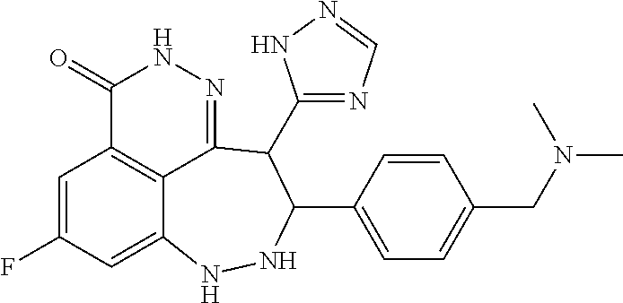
C1=C(F)C=C2C3=C1C(=O)NN=C3C(C1=NC=NN1)C(C1=CC=C(CN(C)C)C=C1)NN2
